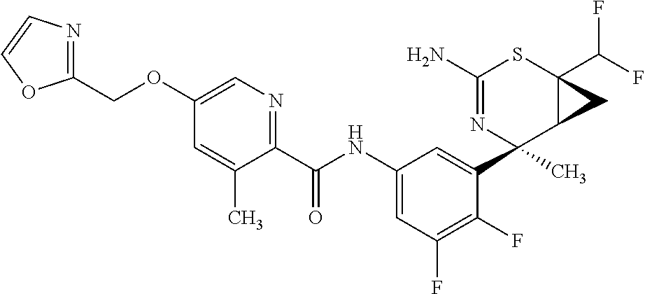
C1(N)=NC(C2=CC(NC(C3=NC=C(OCC4=NC=CO4)C=C3C)=O)=CC(F)=C2F)(C)C2C(C(F)F)(S1)C2
